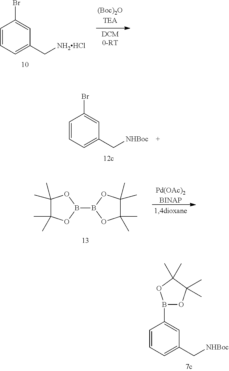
[Pd(OAc)2BINAP].C1(C)(C)C(C)(C)OB(B2OC(C)(C)C(C)(C)O2)O1.B1(C2=CC(C[NHBoc])=CC=C2)OC(C)(C)C(C)(C)O1.C1=CC=C(C[NH2HCl])C=C1Br.C1=CC=C(C[NHBoc])C=C1Br
